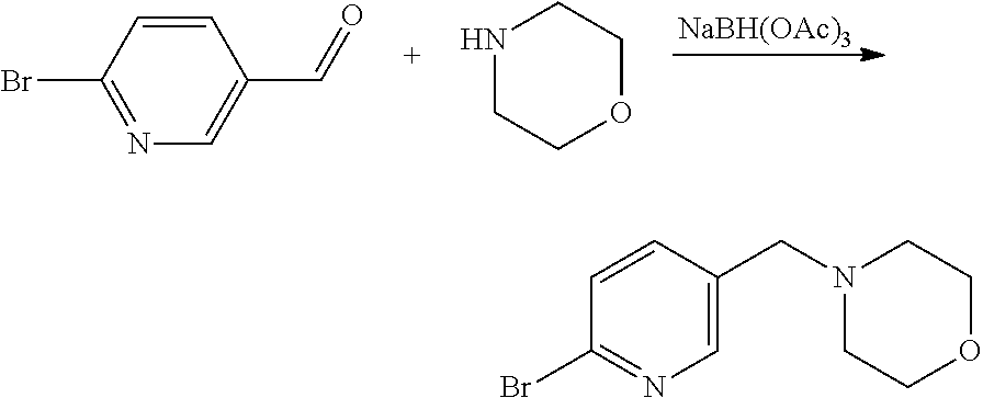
[NaBH(OAc)3].N1=C(Br)C=CC(C=O)=C1.N1CCOCC1.N1(CC2=CN=C(Br)C=C2)CCOCC1
